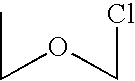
C(OCCl)C
